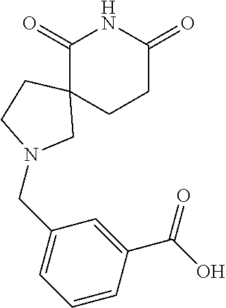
C1(=O)NC(=O)CCC12CN(CC1=CC=CC(C(O)=O)=C1)CC2
